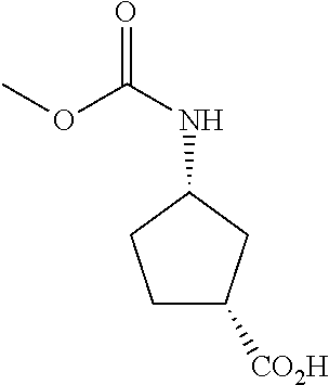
COC(NC1CCC([CO2H])C1)=O
